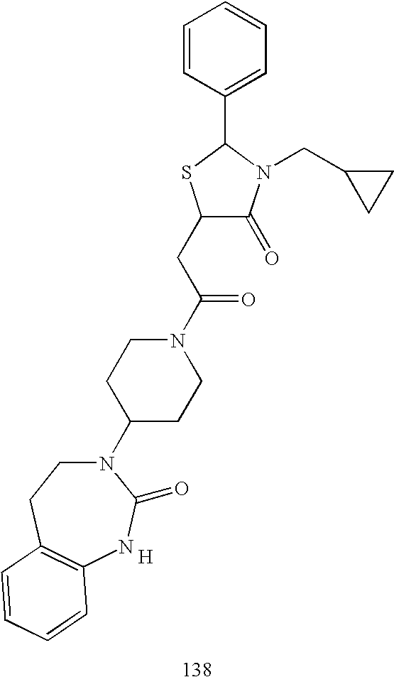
C1(CC(N2CCC(N3CCC4=C(NC3=O)C=CC=C4)CC2)=O)C(=O)N(CC2CC2)C(C2=CC=CC=C2)S1.[H]
